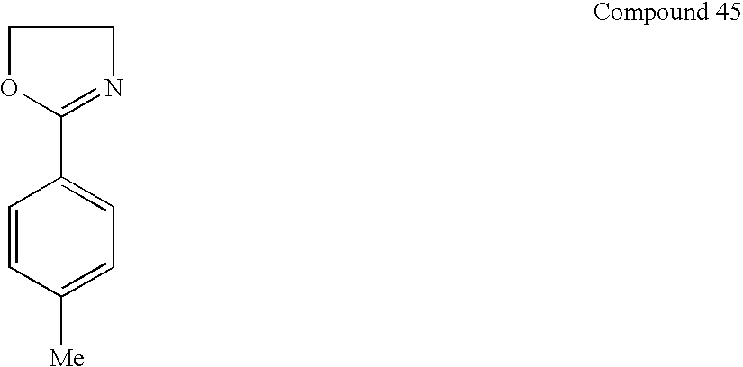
C1OC(C2=CC=C([Me])C=C2)=NC1
